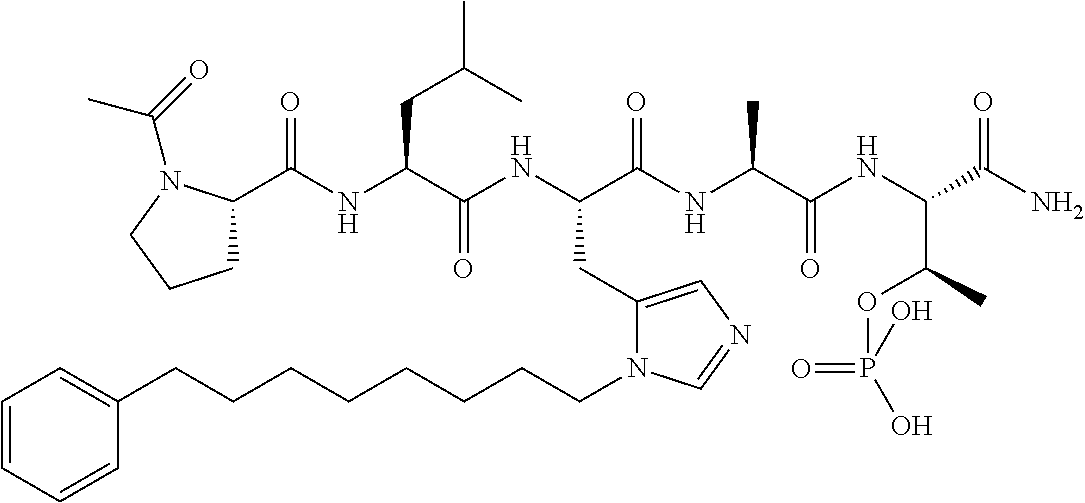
C1C(C(NC(C(NC(C(NC(C(NC(C(N)=O)C(C)OP(=O)(O)O)=O)C)=O)CC2=CN=CN2CCCCCCCCC2=CC=CC=C2)=O)CC(C)C)=O)N(C(=O)C)CC1
